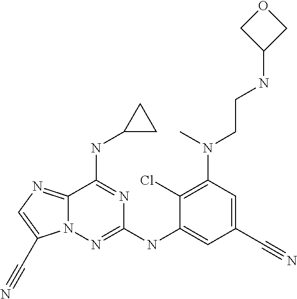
C1(Cl)=C(N(CCNC2COC2)C)C=C(C#N)C=C1NC1=NN2C(=NC=C2C#N)C(NC2CC2)=N1
